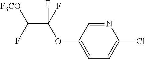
C1(Cl)=CC=C(OC(C(F)[F3CO])(F)F)C=N1
